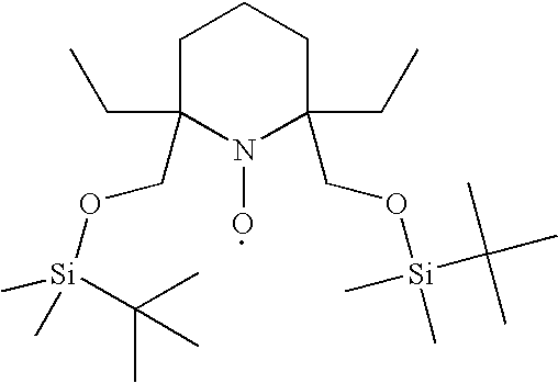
C1C(CC)(CO[Si](C)(C)C(C)(C)C)N(O)C(CC)(CO[Si](C)(C(C)(C)C)C)CC1
